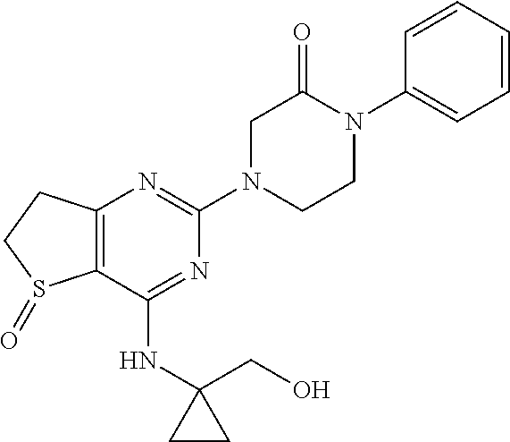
C12=C(C(NC3(CO)CC3)=NC(N3CCN(C4=CC=CC=C4)C(=O)C3)=N1)S(=O)CC2
